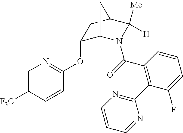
C1(OC2=NC=C([F3C])C=C2)C2N(C(=O)C3=C(C4=NC=CC=N4)C(F)=CC=C3)C([Me])([H])C(C1)C2
